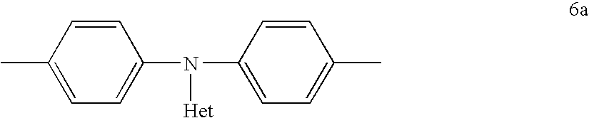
C1=CC(C)=CC=C1N([Het])C1=CC=C(C)C=C1
